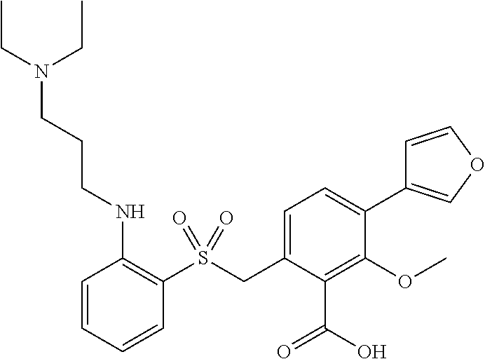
C1=CC=CC(S(CC2=CC=C(C3=COC=C3)C(OC)=C2C(O)=O)(=O)=O)=C1NCCCN(CC)CC
